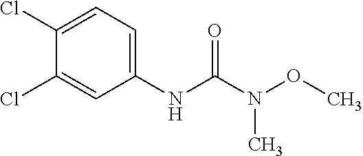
C1(Cl)=CC(NC(N(OC)C)=O)=CC=C1Cl
